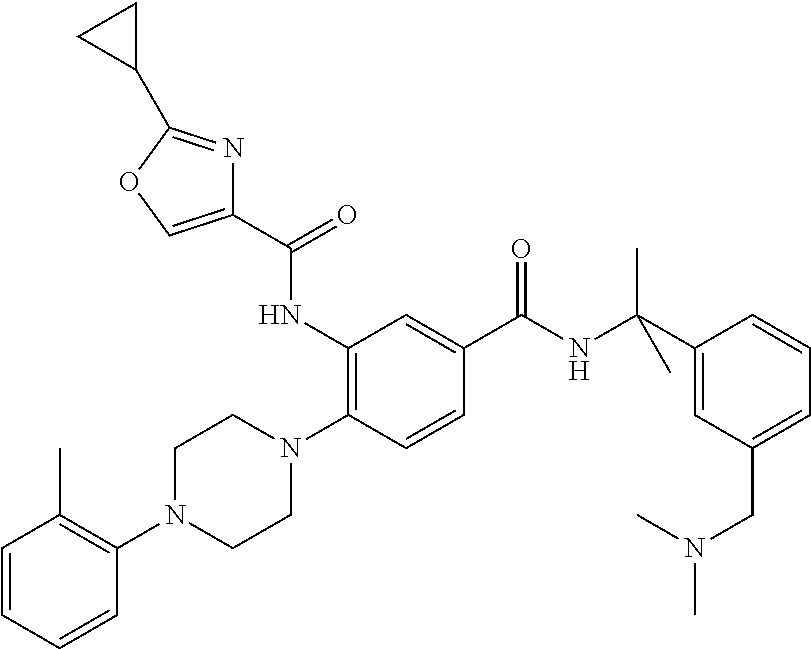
C1=CC=CC(N2CCN(C3=C(NC(C4=COC(C5CC5)=N4)=O)C=C(C(NC(C4=CC(CN(C)C)=CC=C4)(C)C)=O)C=C3)CC2)=C1C
